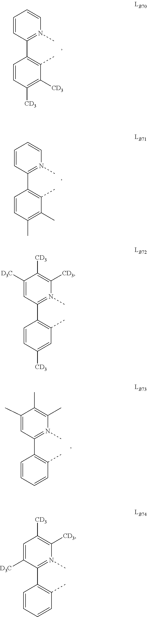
C1([CD3])=C([CD3])C(C)=C(C2=N(C)C=CC=C2)C=C1.C1([CD3])=CC(C)=C(C2=N(C)C([CD3])=C([CD3])C([D3C])=C2)C=C1.C1(C)=C(C)C(C)=C(C2=N(C)C=CC=C2)C=C1.C1=CC(C)=C(C2=N(C)C(C)=C(C)C(C)=C2)C=C1.C1=CC(C)=C(C2=N(C)C([CD3])=C([CD3])C=C2[D3C])C=C1
